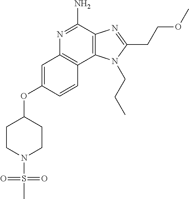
C12=C(C(N)=NC3=C1C=CC(OC1CCN(S(C)(=O)=O)CC1)=C3)N=C(CCOC)N2CCC
